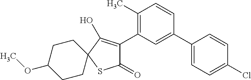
C1(=O)C(C2=C(C)C=CC(C3=CC=C(Cl)C=C3)=C2)=C(O)C2(S1)CCC(OC)CC2
